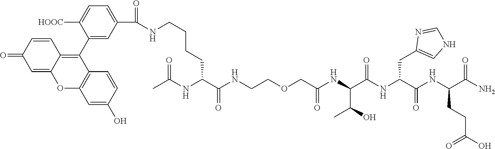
NC(C(NC(C(NC(C(NC(=O)COCCNC(C(NC(C)=O)CCCCNC(C1=CC=C([HOOC])C(C2=C3C(=CC(=O)C=C3)OC3=C2C=CC(O)=C3)=C1)=O)=O)C(C)O)=O)CC1=CNC=N1)=O)CCC(O)=O)=O
